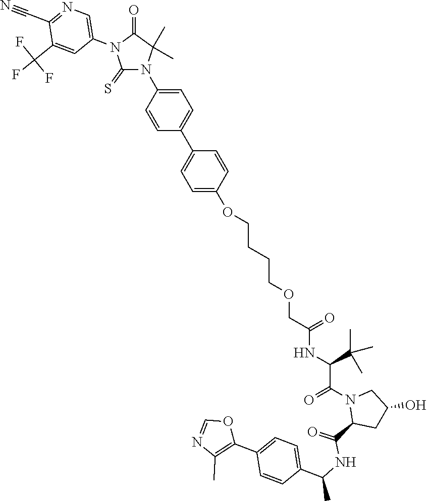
C1(=S)N(C2=CC=C(C3=CC=C(OCCCCOCC(NC(C(C)(C)C)C(N4C(C(=O)NC(C)C5=CC=C(C6=C(C)N=CO6)C=C5)CC(O)C4)=O)=O)C=C3)C=C2)C(C)(C)C(=O)N1C1=CN=C(C#N)C(C(F)(F)F)=C1
